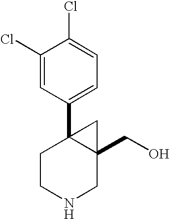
C1(Cl)=CC(C23CCNCC2(CO)C3)=CC=C1Cl
